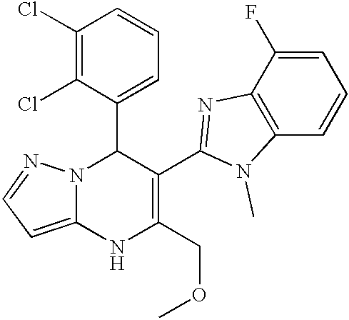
C1(Cl)=C(Cl)C(C2N3C(=CC=N3)NC(COC)=C2C2=NC3=C(C=CC=C3F)N2C)=CC=C1
